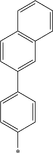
C1=C(C2=CC3=C(C=C2)C=CC=C3)C=CC(*)=C1
